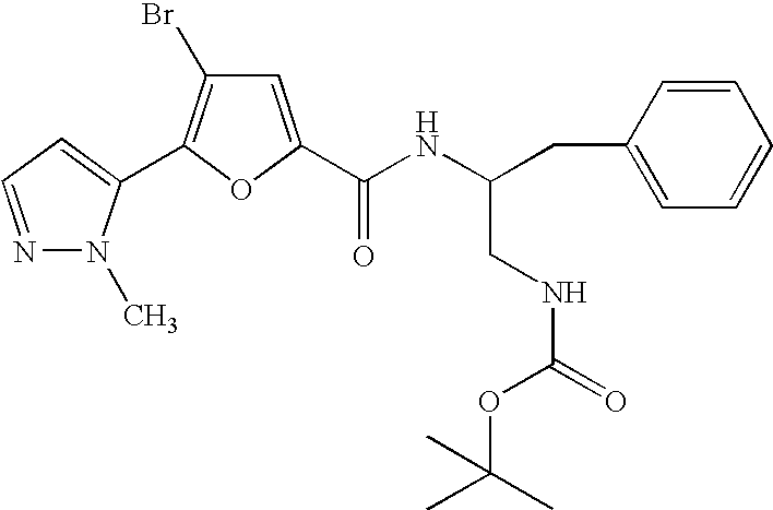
C1=C(C(NC(CC2=CC=CC=C2)CNC(=O)OC(C)(C)C)=O)OC(C2=CC=NN2C)=C1Br
